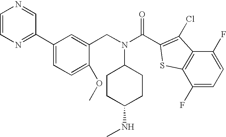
C1CC(NC)CCC1N(CC1=CC(C2=NC=CN=C2)=CC=C1OC)C(=O)C1=C(Cl)C2=C(C(F)=CC=C2F)S1
